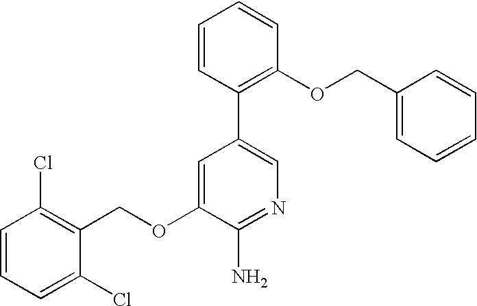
C1=CC=C(Cl)C(COC2=CC(C3=C(OCC4=CC=CC=C4)C=CC=C3)=CN=C2N)=C1Cl
